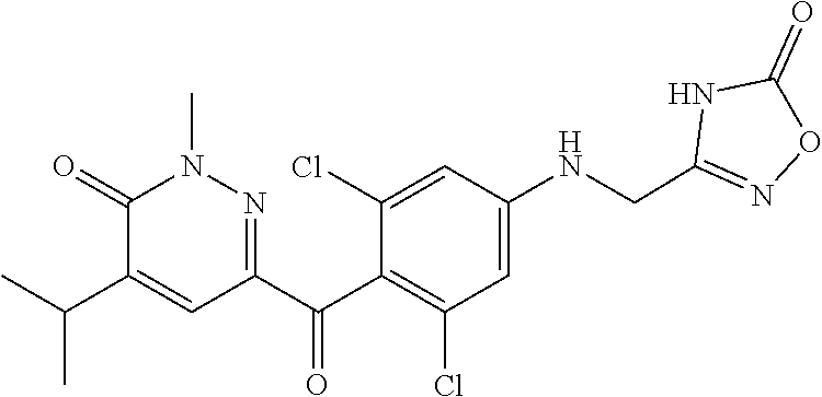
C1=C(NCC2=NOC(=O)N2)C=C(Cl)C(C(C2=NN(C)C(=O)C(C(C)C)=C2)=O)=C1Cl
